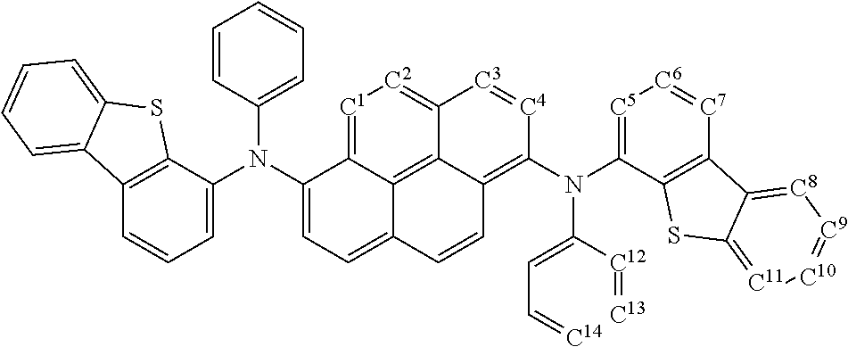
C12=C(C(N(C3=CC=C4C5=C6C(=C(N(C(=CC=[C14])[C12]=[C13])C7=[C5][C6]=[C7]C8=C7SC7=[C11][C10]=[C9][C8]=C87)[C4]=[C3]C6=[C2][C1]=C35)C=C4)C3=CC=CC=C3)=CC=C1)SC1=CC=CC=C21
